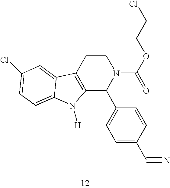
C12=C(CCN(C(=O)OCCCl)C1C1=CC=C(C#N)C=C1)C1=CC(Cl)=CC=C1N2[H]
